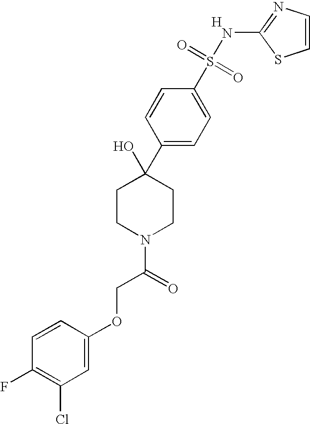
C1=CSC(NS(=O)(=O)C2=CC=C(C3(O)CCN(C(=O)COC4=CC(Cl)=C(F)C=C4)CC3)C=C2)=N1.[H]
